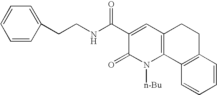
C1(C(NCCC2=CC=CC=C2)=O)=CC2=C(N([n-Bu])C1=O)C1=C(CC2)C=CC=C1
